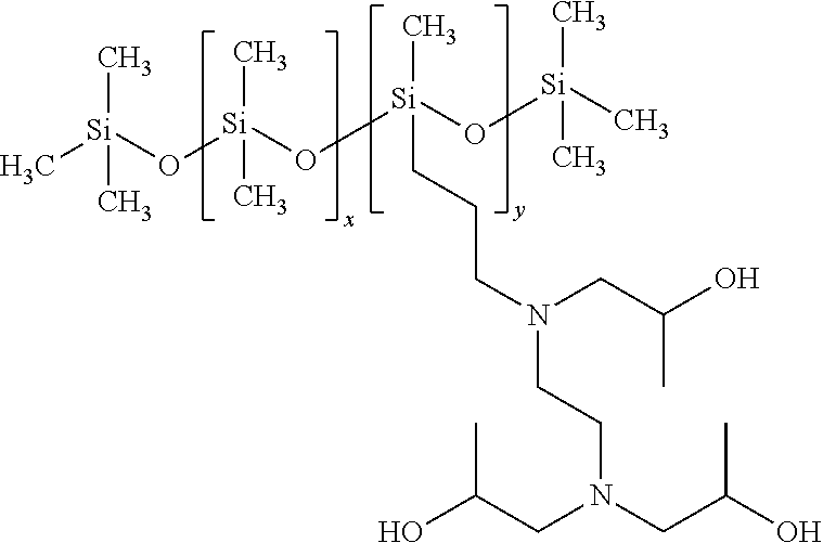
C[Si](C)(C)O[Si](C)(C)O[Si](C)(CCCN(CCN(CC(O)C)CC(O)C)CC(O)C)O[Si](C)(C)C
